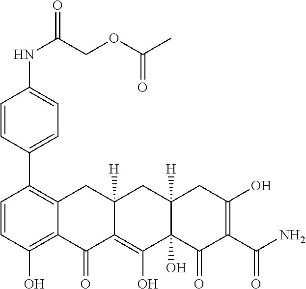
C1=CC(O)=C2C(=C1C1=CC=C(NC(=O)COC(C)=O)C=C1)CC1([H])C(=C(O)C3(O)C([H])(C1)CC(O)=C(C(N)=O)C3=O)C2=O
